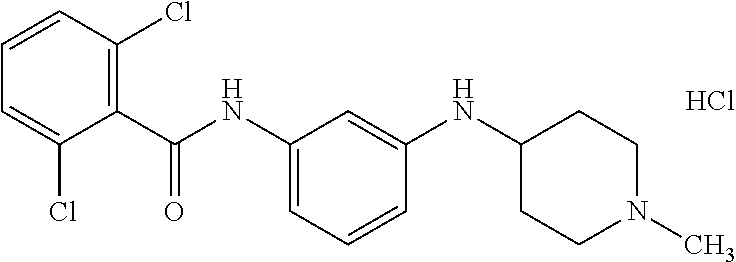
C1(C(NC2=CC=CC(NC3CCN(C)CC3)=C2)=O)=C(Cl)C=CC=C1Cl.Cl
